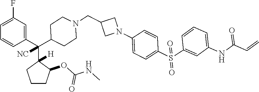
C1=C(F)C=C(C(C2([H])CCCC2OC(NC)=O)([NC])C2CCN(CC3CN(C4=CC=C(S(C5=CC(NC(=O)C=C)=CC=C5)(=O)=O)C=C4)C3)CC2)C=C1
